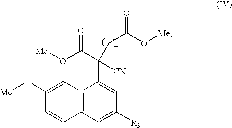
C12=C(C=C([R3])C=C1C([CN])(C(O[Me])=O)CC(=O)O[Me])C=CC(O[Me])=C2
